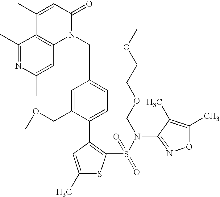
C1(C)=CC(C2=CC=C(CN3C(=O)C=C(C)C4=C3C=C(C)N=C4C)C=C2COC)=C(S(N(C2=NOC(C)=C2C)COCCOC)(=O)=O)S1
